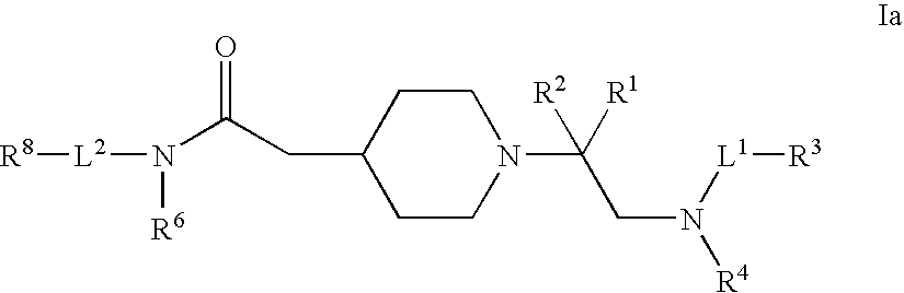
N(C(CC1CCN(C(CN([L1][R3])[R4])([R1])[R2])CC1)=O)([L2][R8])[R6]
